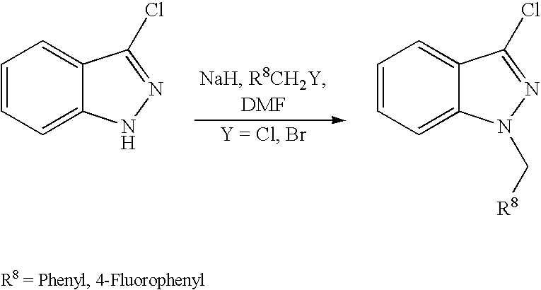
C1=CC=C2C(=C1)C(Cl)=NN2.C1=CC=C2C(=C1)C(Cl)=NN2C[R8]
